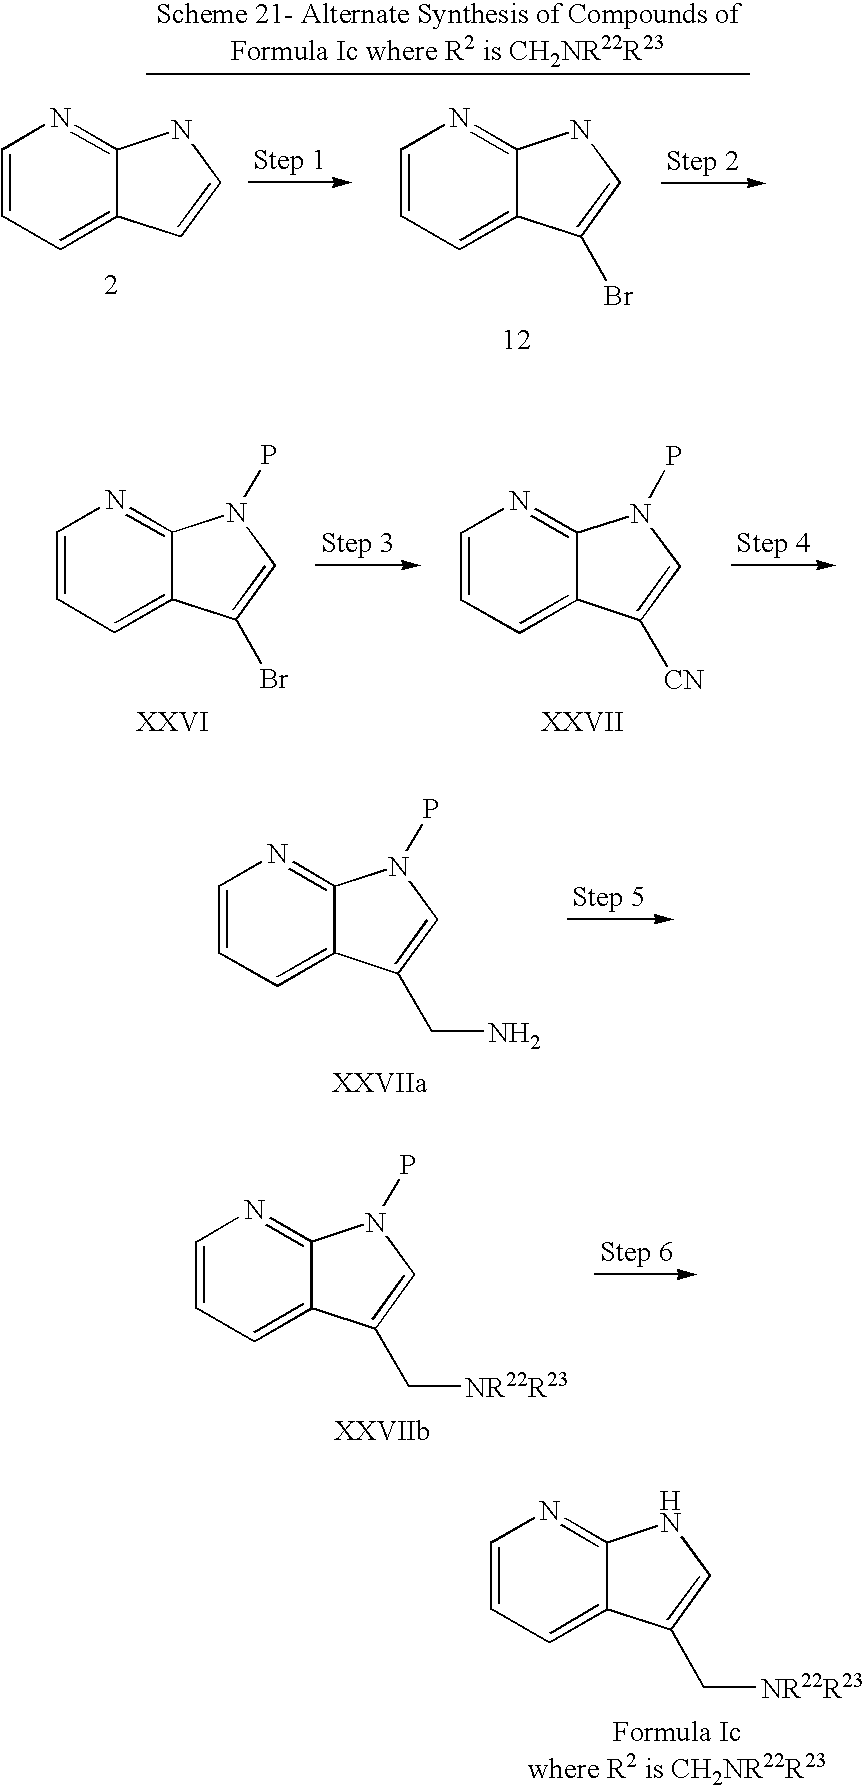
C1=CC=C2C(=N1)N(P)C=C2Br.C1=CC=C2C(=N1)N(P)C=C2[CN].C1=CC=C2C(=N1)N(P)C=C2CN.C1=CC=C2C(=N1)N(P)C=C2C[NR22R23].C1=CC=C2C(=N1)NC=C2C[NR22R23].C1=CC=C2C(=N1)NC=C2Br.C1=CC=C2C(=N1)NC=C2
